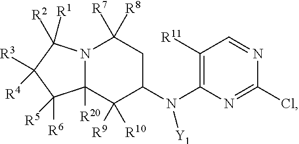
N12C([R20])(C([R9])([R10])C(N(C3=C([R11])C=NC(Cl)=N3)[Y1])CC1([R7])[R8])C([R6])([R5])C([R3])([R4])C2([R2])[R1]
